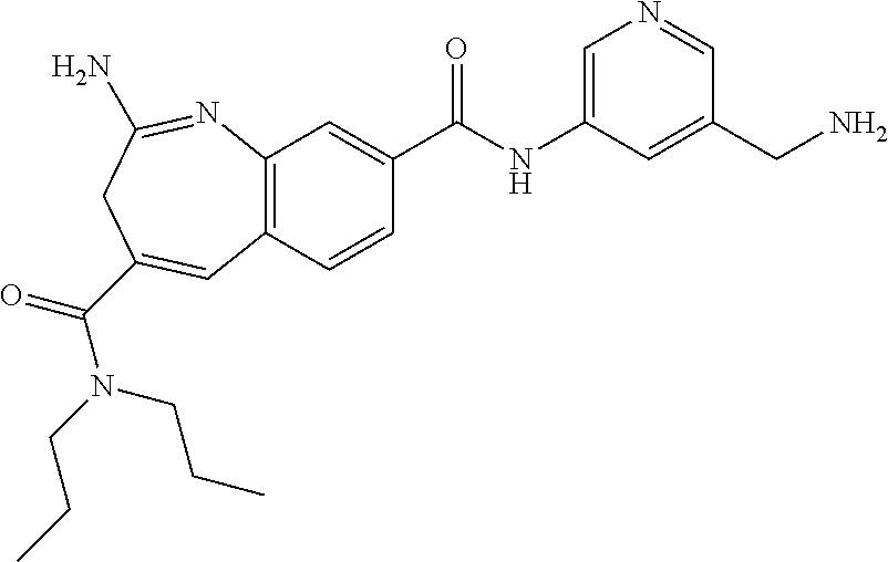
C12=C(C=CC(C(NC3=CN=CC(CN)=C3)=O)=C1)C=C(C(=O)N(CCC)CCC)CC(N)=N2
